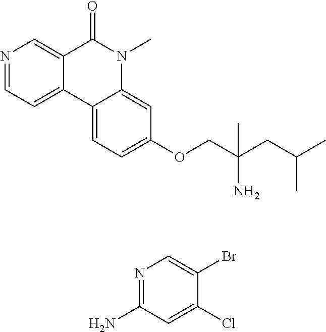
N1=CC=C2C(=C1)C(=O)N(C)C1=CC(OCC(CC(C)C)(N)C)=CC=C21.N1=C(N)C=C(Cl)C(Br)=C1
